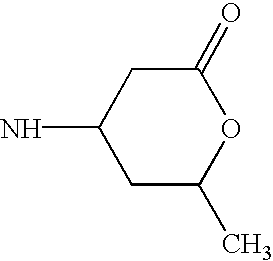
C1C(C)OC(=O)CC1N
